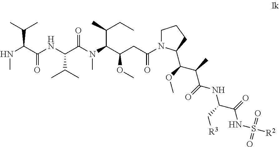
C1N(C(CC(C(N(C(C(NC(C(NC)C(C)C)=O)C(C)C)=O)C)C(CC)C)OC)=O)C(C(C(C(NC(C[R3])C(NS([R2])(=O)=O)=O)=O)C)OC)CC1
